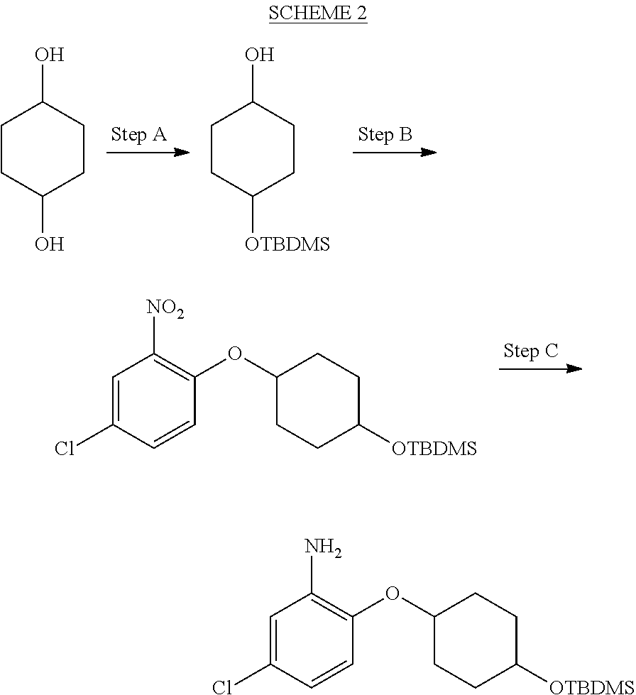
OC1CCC(O)CC1.OC1CCC([OTBDMS])CC1.[NO2]C1=C(OC2CCC([OTBDMS])CC2)C=CC(Cl)=C1.NC1=C(OC2CCC([OTBDMS])CC2)C=CC(Cl)=C1
